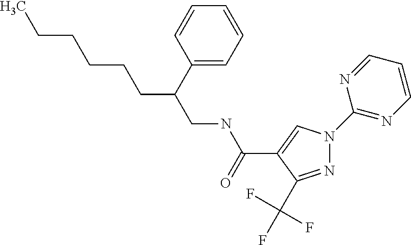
N1=C(C(F)(F)F)C(C(NCC(CCCCCC)C2=CC=CC=C2)=O)=CN1C1=NC=CC=N1
